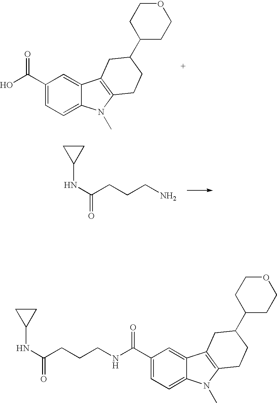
C1(C(O)=O)=CC=C2C(=C1)C1=C(N2C)CCC(C2CCOCC2)C1.N(C(CCCN)=O)C1CC1.C1(C(NCCCC(NC2CC2)=O)=O)=CC=C2C(=C1)C1=C(N2C)CCC(C2CCOCC2)C1
